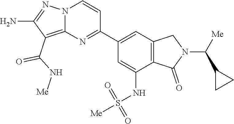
C1(N)=NN2C(=C1C(N[Me])=O)N=C(C1=CC3=C(C(NS(=O)(=O)[Me])=C1)C(=O)N(C(C1CC1)[Me])C3)C=C2
